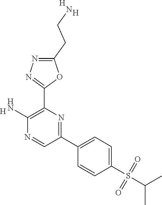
[H].C1(N)=C(C2=NN=C(CCN)O2)N=C(C2=CC=C(S(=O)(=O)C(C)C)C=C2)C=N1.[H].[H]
